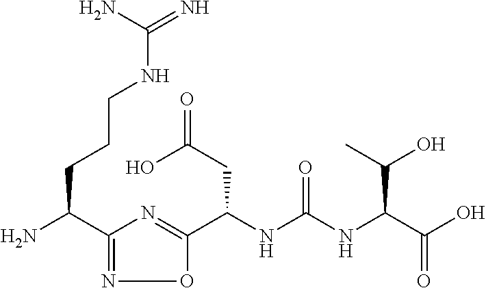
C(NC(NC(C(O)=O)C(O)C)=O)(C1=NC(C(N)CCCNC(=N)N)=NO1)CC(=O)O
